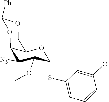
COC1C(SC2=CC=CC(Cl)=C2)OC2C(C1[N3])OC([Ph])OC2
